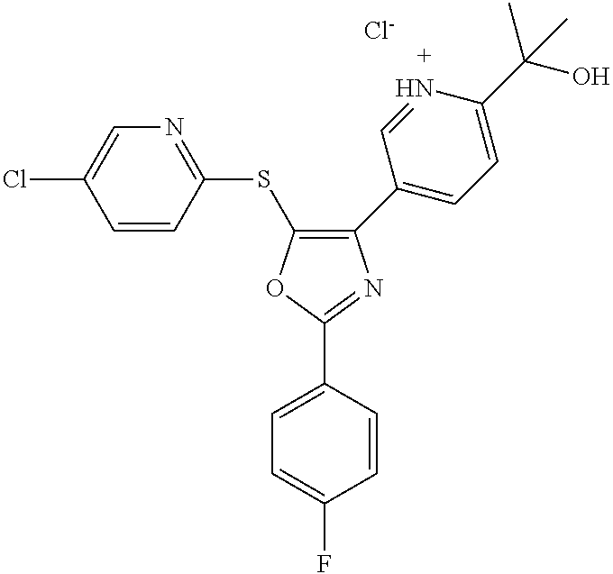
C1=C(F)C=CC(C2=NC(C3=CC=C(C(O)(C)C)N=C3)=C(SC3=NC=C(Cl)C=C3)O2)=C1.[Cl-]
